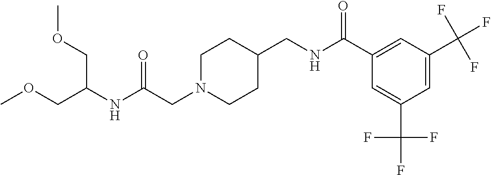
C(N1CCC(CNC(C2=CC(C(F)(F)F)=CC(C(F)(F)F)=C2)=O)CC1)C(NC(COC)COC)=O
